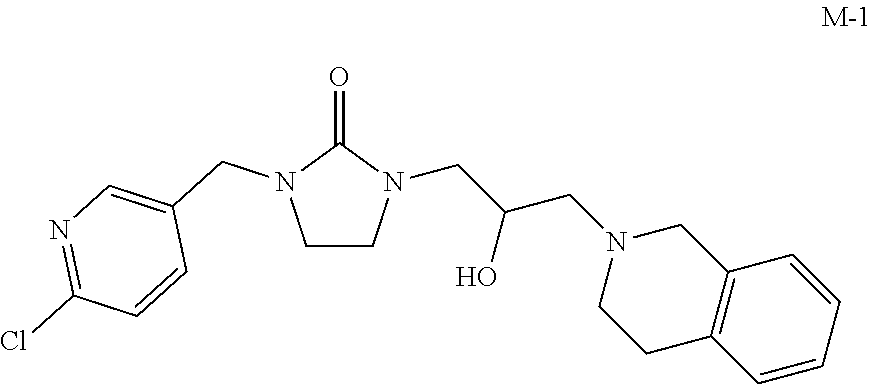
C1CN(CC(CN2CCC3=C(C2)C=CC=C3)O)C(=O)N1CC1=CN=C(Cl)C=C1
